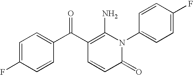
C1(=O)N(C2=CC=C(F)C=C2)C(N)=C(C(C2=CC=C(F)C=C2)=O)C=C1
